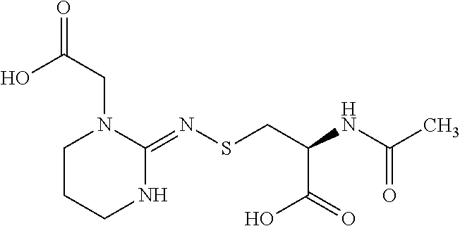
C1CCNC(=NSCC(NC(C)=O)C(=O)O)N1CC(O)=O
